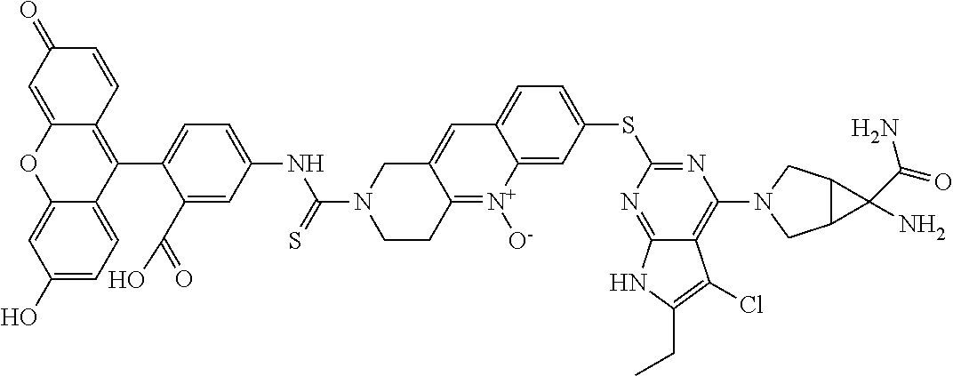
C1(O)=CC=C2C(=C1)OC1=CC(=O)C=CC1=C2C1=CC=C(NC(=S)N2CCC3=[N+]([O-])C4=CC(SC5=NC(N6CC7C(C6)C7(N)C(=O)N)=C6C(=N5)NC(CC)=C6Cl)=CC=C4C=C3C2)C=C1C(=O)O
